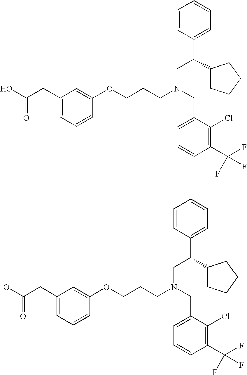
C1=C(CC(O)=O)C=C(OCCCN(CC2=CC=CC(C(F)(F)F)=C2Cl)CC(C2=CC=CC=C2)C2CCCC2)C=C1.C1=C(CC(O)=O)C=C(OCCCN(CC2=CC=CC(C(F)(F)F)=C2Cl)CC(C2=CC=CC=C2)C2CCCC2)C=C1
